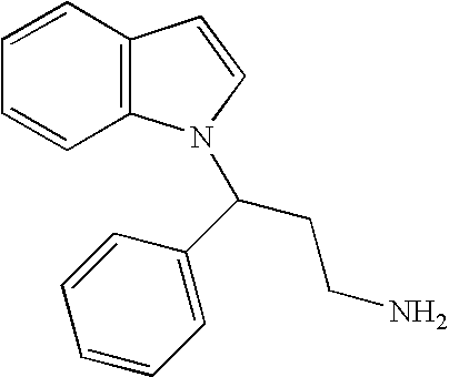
C1=CC2=C(C=C1)N(C(C1=CC=CC=C1)CCN)C=C2
